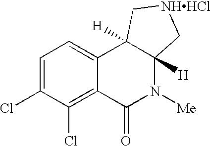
C1=C(Cl)C(Cl)=C2C(=C1)C1([H])C([H])(N([Me])C2=O)C[NHHCl]C1
